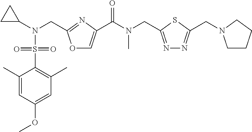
N(CC1=NC(C(N(CC2=NN=C(CN3CCCC3)S2)C)=O)=CO1)(S(=O)(=O)C1=C(C)C=C(OC)C=C1C)C1CC1
